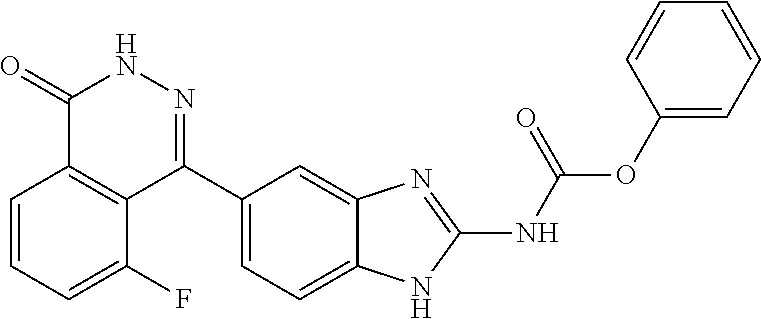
O(C(=O)NC1=NC2=CC(C3=NNC(=O)C4=C3C(F)=CC=C4)=CC=C2N1)C1=CC=CC=C1
